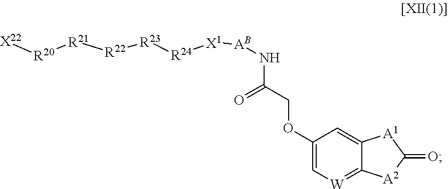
C(COC1=C[W]=C2C(=C1)[A1]C(=O)[A2]2)(N[AB][X1][R24][R23][R22][R21][R20][X22])=O
